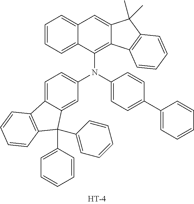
C12=CC3=CC=CC=C3C(N(C3=CC=C4C(=C3)C(C3=CC=CC=C3)(C3=CC=CC=C3)C3=C4C=CC=C3)C3=CC=C(C4=CC=CC=C4)C=C3)=C1C1=C(C2(C)C)C=CC=C1
